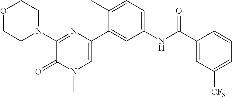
O1CCN(C2=NC(C3=CC(NC(C4=CC([CF3])=CC=C4)=O)=CC=C3C)=CN(C)C2=O)CC1
